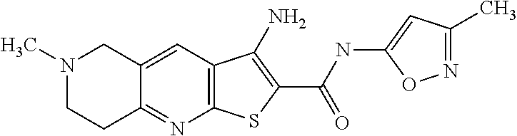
N1(C)CCC2=NC3=C(C=C2C1)C(N)=C(C(=O)NC1=CC(C)=NO1)S3
